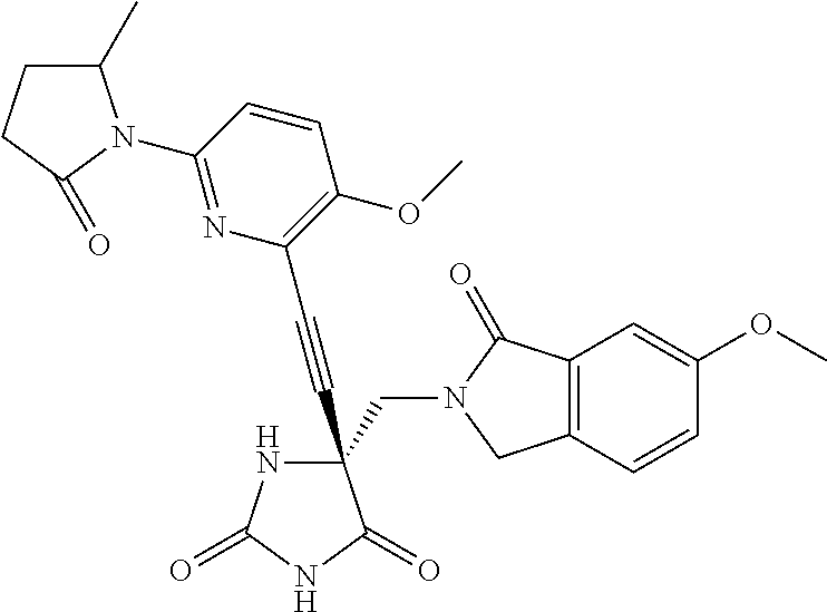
C(#CC1(CN2C(=O)C3=C(C2)C=CC(OC)=C3)NC(=O)NC1=O)C1=C(OC)C=CC(N2C(C)CCC2=O)=N1
